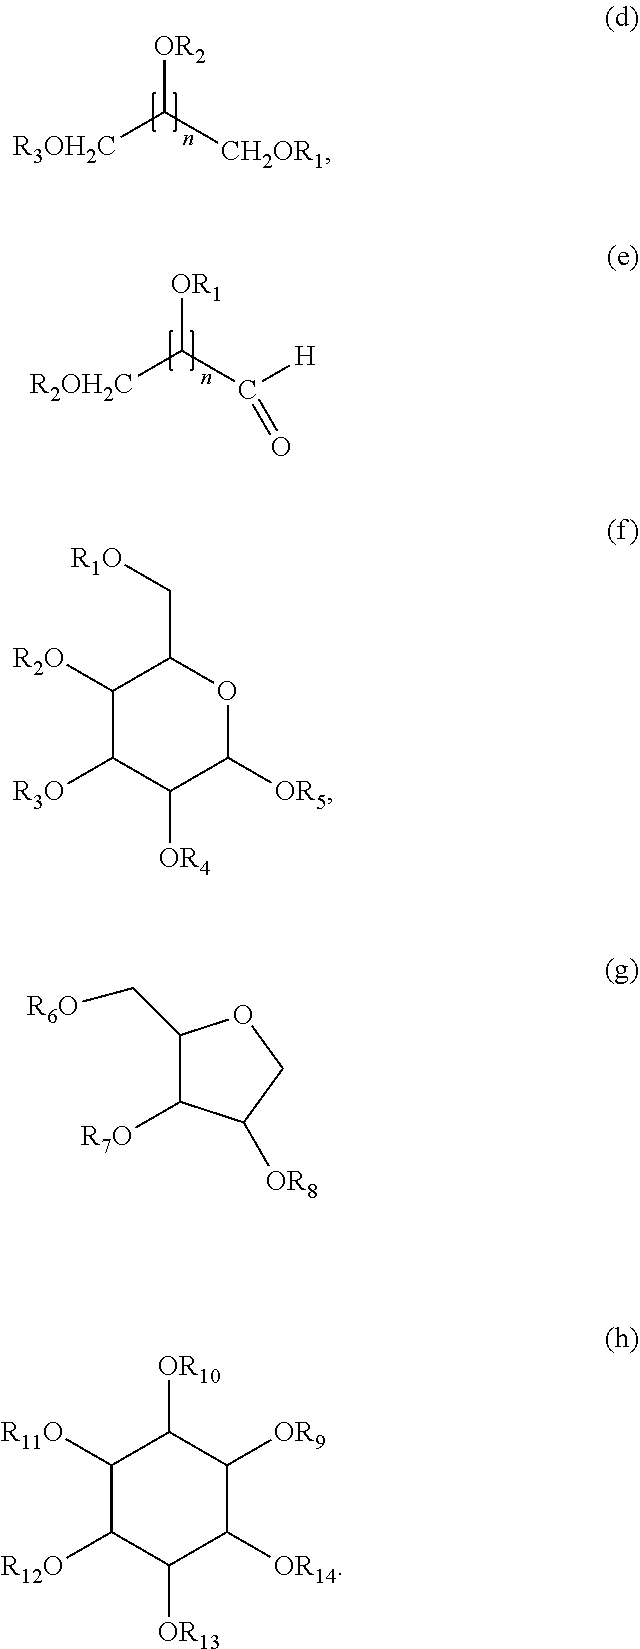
[R3OH2C]C([CH2OR1])[OR2].[R2OH2C]C(C([H])=O)[OR1].C1([R2O])C([R3O])C([OR4])C([OR5])OC1C[R1O].C1(C[R6O])C([R7O])C([OR8])CO1.C1([R11O])C([R12O])C([OR13])C([OR14])C([OR9])C1[OR10]
